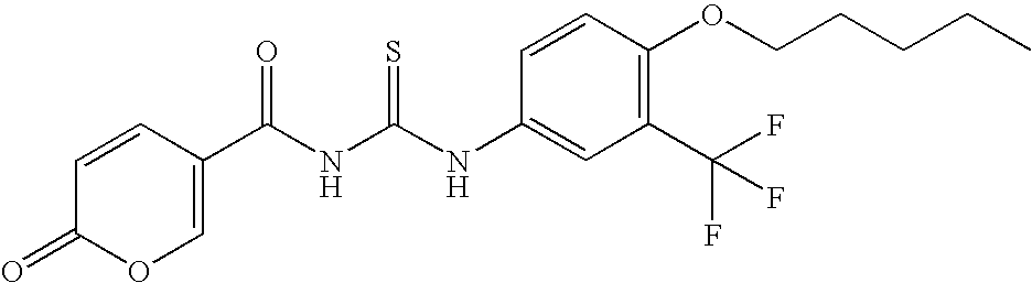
C(NC(NC1=CC(C(F)(F)F)=C(OCCCCC)C=C1)=S)(=O)C1=COC(=O)C=C1
